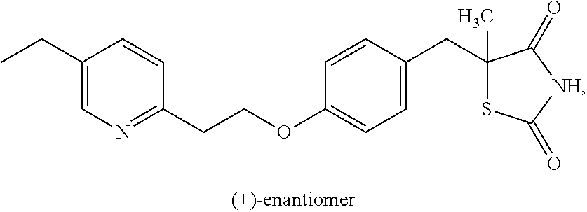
C1(CC)=CN=C(CCOC2=CC=C(CC3(C)SC(=O)[NH]C3=O)C=C2)C=C1
